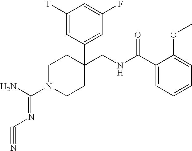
C1(CNC(C2=CC=CC=C2OC)=O)(C2=CC(F)=CC(F)=C2)CCN(C(=NC#N)N)CC1
